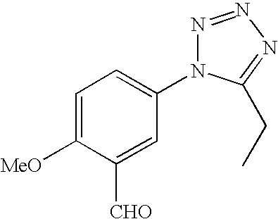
C1([MeO])=CC=C(N2N=NN=C2CC)C=C1[CHO]
